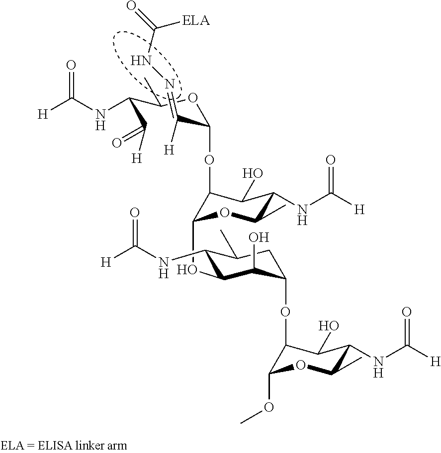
[H]C(NC(C(=O)[H])c(oC(C(=NNC(=O)[ELA])[H])OC1C(OC2C(NC([H])=O)C(C)CC(OC3C(O)C(NC([H])=O)C(C)OC3OC)C2O)OC(C)C(NC([H])=O)C1O)C)=O
